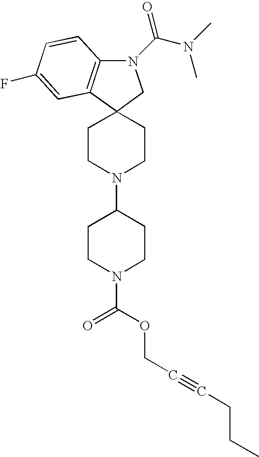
N1(C(N(C)C)=O)C2=C(C3(C1)CCN(C1CCN(C(OCC#CCCC)=O)CC1)CC3)C=C(F)C=C2
